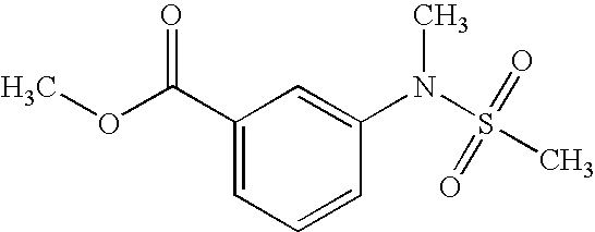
C1(C(OC)=O)=CC=CC(N(S(=O)(=O)C)C)=C1
